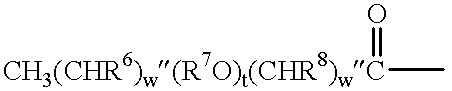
[CH3(CHR6)w(R7O)t(CHR8)wC](=O)C
